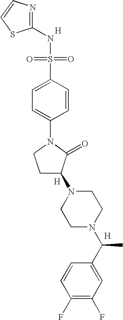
[H].N1=C(NS(=O)(=O)C2=CC=C(N3CCC(N4CCN(C(C5=CC(F)=C(F)C=C5)C)CC4)C3=O)C=C2)SC=C1.[H].[H]
